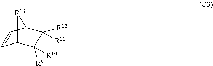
C1=CC2C([R12])([R11])C([R10])([R9])C1[R13]2
